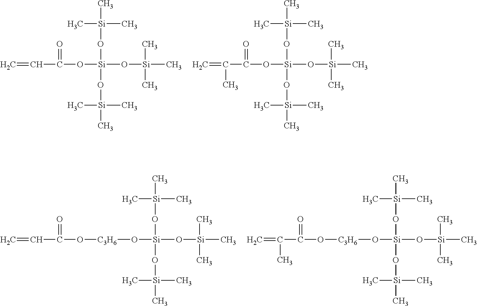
C=CC(O[Si](O[Si](C)(C)C)(O[Si](C)(C)C)O[Si](C)(C)C)=O.C=C(C(O[Si](O[Si](C)(C)C)(O[Si](C)(C)C)O[Si](C)(C)C)=O)C.[C3H6](O[Si](O[Si](C)(C)C)(O[Si](C)(C)C)O[Si](C)(C)C)OC(C=C)=O.[C3H6](O[Si](O[Si](C)(C)C)(O[Si](C)(C)C)O[Si](C)(C)C)OC(C(=C)C)=O
